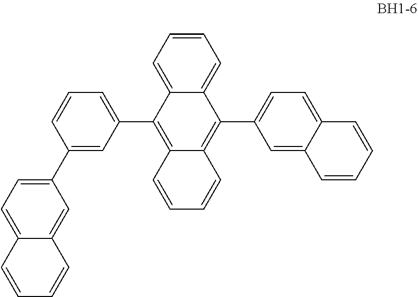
C12=CC=C(C3=C4C(=C(C5=CC=CC(C6=CC=C7C(=C6)C=CC=C7)=C5)C5=CC=CC=C35)C=CC=C4)C=C1C=CC=C2
